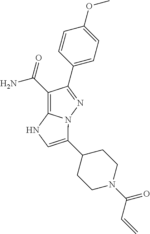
C1(C(=O)N)=C2N(N=C1C1=CC=C(OC)C=C1)C(C1CCN(C(C=C)=O)CC1)=CN2
